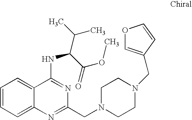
C1=CC=C2C(=C1)N=C(CN1CCN(CC3=COC=C3)CC1)N=C2NC(C(OC)=O)C(C)C
